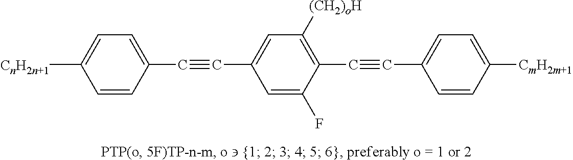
C1=CC(C#CC2=CC([(CH2)oH])=C(C#CC3=CC=C([CmH2m+1])C=C3)C(F)=C2)=CC=C1[CnH2n+1]
